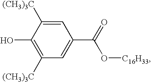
C1=C([(CH3)3C])C(O)=C([(CH3)3C])C=C1C(O[C16H33])=O
